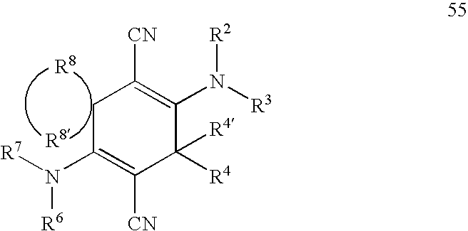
N([R6])(C1=C([CN])C([R4])([R4])C(N([R3])[R2])=C([CN])C1)[R7].[R8].[R8]
